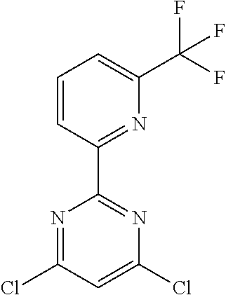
N1=C(C2=NC(C(F)(F)F)=CC=C2)N=C(Cl)C=C1Cl
